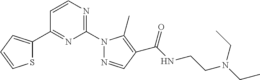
C1=CC(C2=CC=CS2)=NC(N2N=CC(C(NCCN(CC)CC)=O)=C2C)=N1
